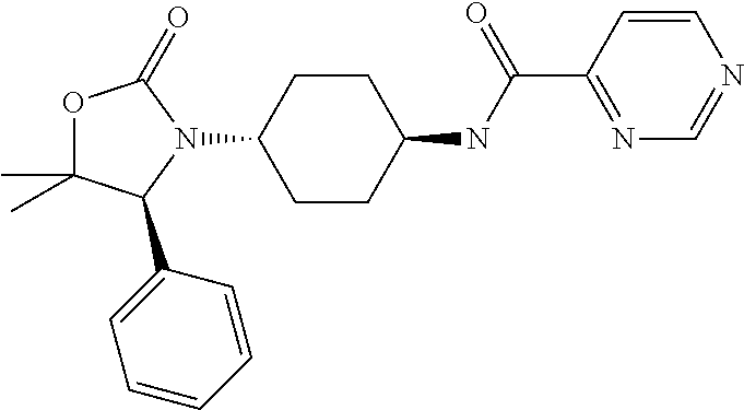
C1CC(NC(C2=NC=NC=C2)=O)CCC1N1C(=O)OC(C)(C)C1C1=CC=CC=C1
